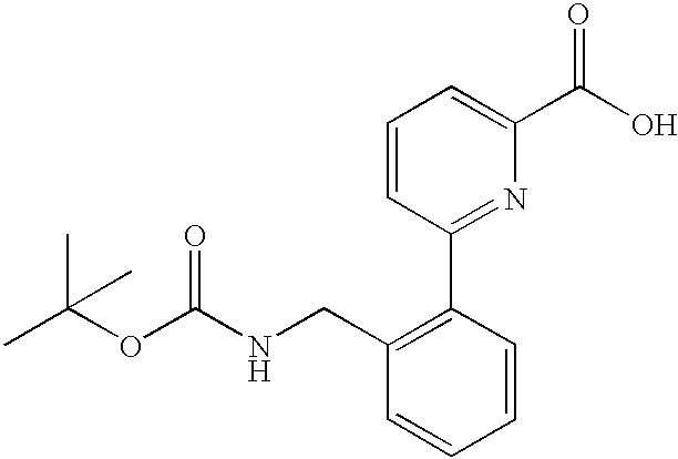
CC(OC(NCC1=C(C2=NC(C(O)=O)=CC=C2)C=CC=C1)=O)(C)C
